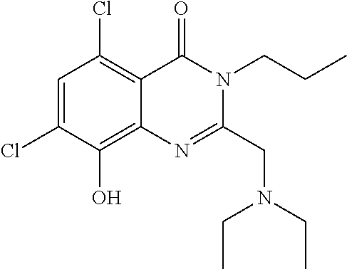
C1=C(Cl)C(O)=C2C(=C1Cl)C(=O)N(CCC)C(CN(CC)CC)=N2
